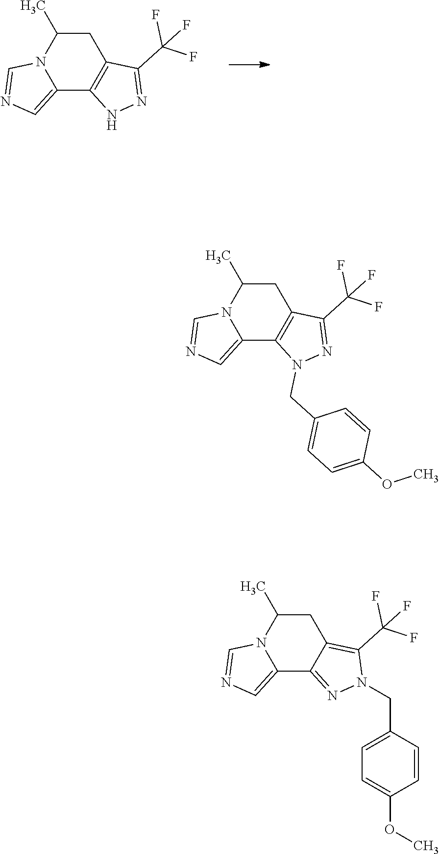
C1C(C)N2C(=CN=C2)C2=C1C(C(F)(F)F)=NN2.C1C(C)N2C(=CN=C2)C2=C1C(C(F)(F)F)=NN2CC1=CC=C(OC)C=C1.C1C(C)N2C(=CN=C2)C2=NN(CC3=CC=C(OC)C=C3)C(C(F)(F)F)=C12
